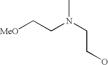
[MeO]CCN(CCO)C
